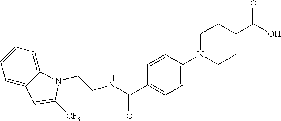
C1=C2C(=CC=C1)N(CCNC(C1=CC=C(N3CCC(C(O)=O)CC3)C=C1)=O)C([CF3])=C2
